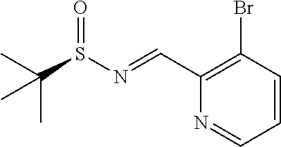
C1(C=NS(C(C)(C)C)=O)=C(Br)C=CC=N1
